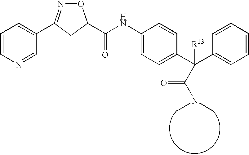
C1=C(C2=NOC(C(NC3=CC=C(C(C4=CC=CC=C4)([R13])C(N(C)C)=O)C=C3)=O)C2)C=NC=C1
